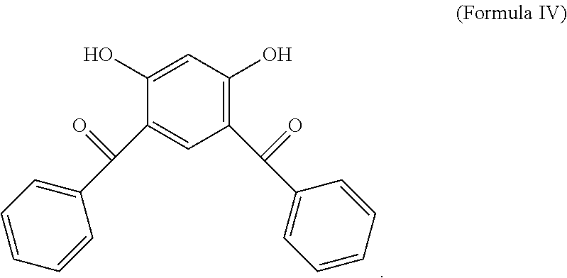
C1(C(=O)C2=CC=CC=C2)=C(O)C=C(O)C(C(=O)C2=CC=CC=C2)=C1
